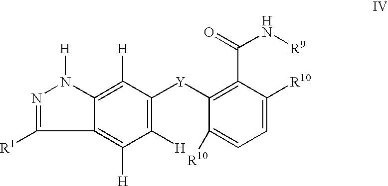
C1([H])=C([Y]C2=C(C(N[R9])=O)C([R10])=CC=C2[R10])C([H])=C2C(=C1[H])C([R1])=NN2[H]
